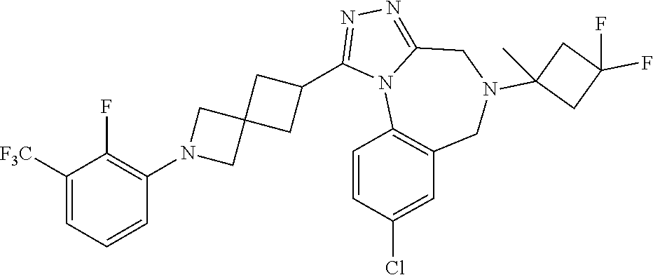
C1([F3C])=CC=CC(N2CC3(C2)CC(C2=NN=C4N2C2=C(CN(C5(C)CC(F)(F)C5)C4)C=C(Cl)C=C2)C3)=C1F
